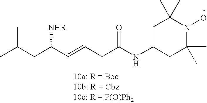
CC(CC(C=CCC(NC1CC(C)(C)N(O)C(C)(C)C1)=O)[NHR])C
